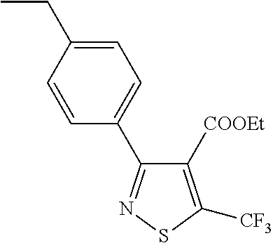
C1([COOEt])=C([CF3])SN=C1C1=CC=C(CC)C=C1
